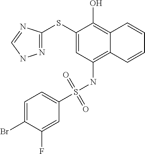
N1=C(SC2=CC(NS(C3=CC=C(Br)C(F)=C3)(=O)=O)=C3C(=C2O)C=CC=C3)N=CN1
